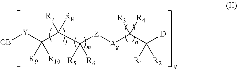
[CB][Y]C(C(C([Z][Ag]C(C([D])([R1])[R2])([R3])[R4])([R5])[R6])([R7])[R8])([R9])[R10]
